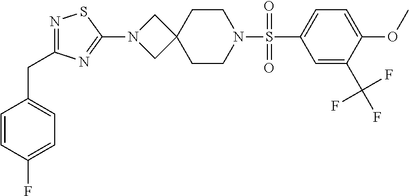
C1=C(C(F)(F)F)C(OC)=CC=C1S(N1CCC2(CC1)CN(C1=NC(CC3=CC=C(F)C=C3)=NS1)C2)(=O)=O
